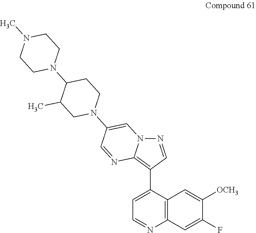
N12N=CC(C3=CC=NC4=C3C=C([OCH3])C(F)=C4)=C1N=CC(N1CCC(N3CCN(C)CC3)C(C)C1)=C2
